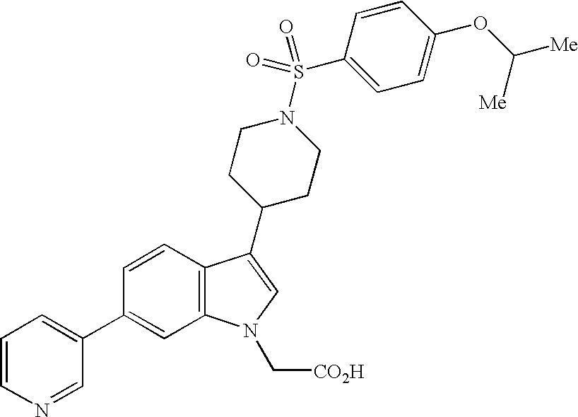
C1(C2=CC=CN=C2)=CC2=C(C=C1)C(C1CCN(S(=O)(C3=CC=C(OC([Me])[Me])C=C3)=O)CC1)=CN2C[CO2H]
